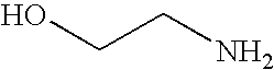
C(O)CN
